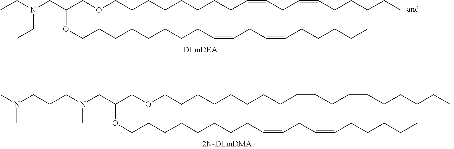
C(N(CC(OCCCCCCCCC=CCC=CCCCCC)COCCCCCCCCC=CCC=CCCCCC)C)CCN(C)C.C(N(CC(OCCCCCCCCC=CCC=CCCCCC)COCCCCCCCCC=CCC=CCCCCC)CC)C
